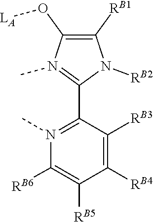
O(C1=C([RB1])N([RB2])C(C2=N(C)C([RB6])=C([RB5])C([RB4])=C2[RB3])=N1C)[LA]
